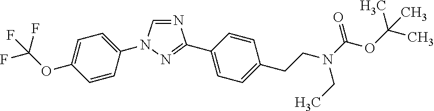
N1=CN(C2=CC=C(OC(F)(F)F)C=C2)N=C1C1=CC=C(CCN(C(OC(C)(C)C)=O)CC)C=C1
